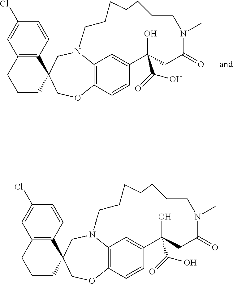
C12=C(C=CC(Cl)=C1)C1(CCC2)COC2=C3N(C1)CCCCCCCN(C)C(=O)CC(O)(C(O)=O)C(=C3)C=C2.C12=C(C=CC(Cl)=C1)C1(CCC2)COC2=C3N(C1)CCCCCCCN(C)C(=O)CC(O)(C(O)=O)C(=C3)C=C2
